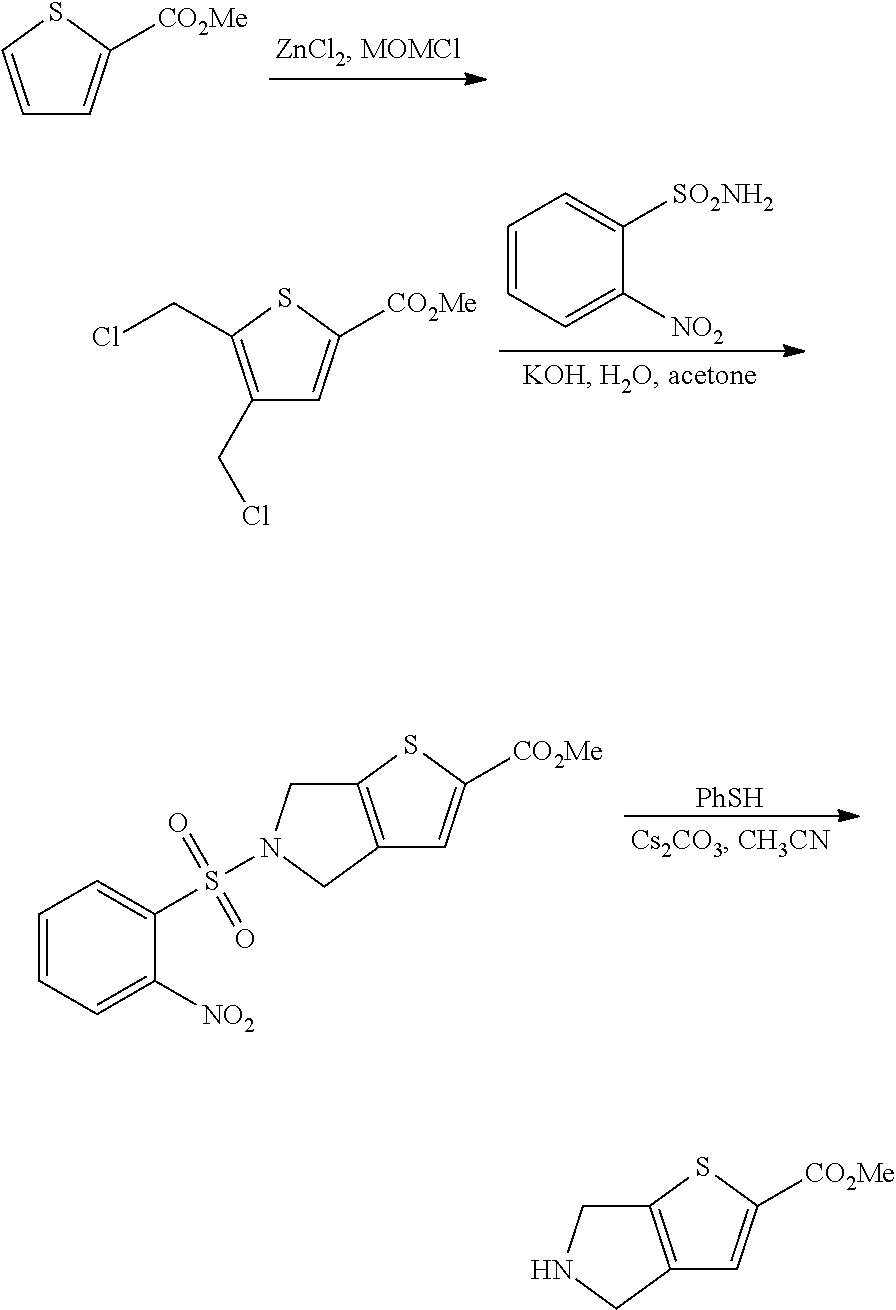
C1=CSC([CO2Me])=C1.C1=CC=C([NO2])C([SO2NH2])=C1.C1(CCl)=C(CCl)SC([CO2Me])=C1.[PhSH].C12=C(SC([CO2Me])=C1)CN(S(C1=CC=CC=C1[NO2])(=O)=O)C2.C12=C(SC([CO2Me])=C1)CNC2
